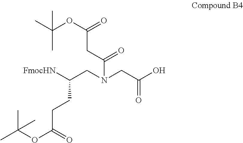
C(CN(CC(O)=O)C(CC(OC(C)(C)C)=O)=O)([FmocHN])CCC(OC(C)(C)C)=O
